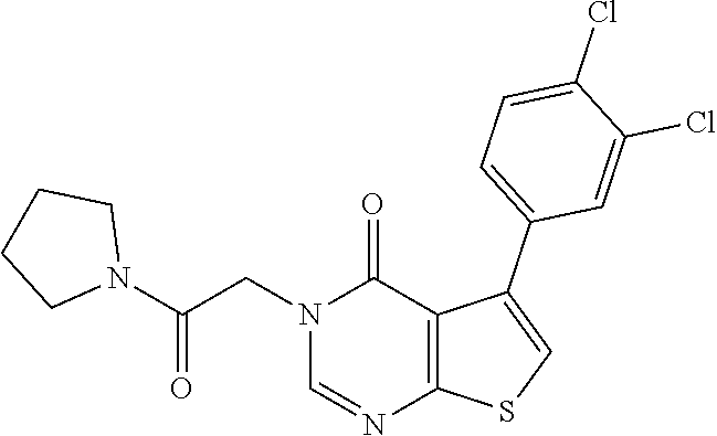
N1=CN(CC(N2CCCC2)=O)C(=O)C2=C1SC=C2C1=CC=C(Cl)C(Cl)=C1
